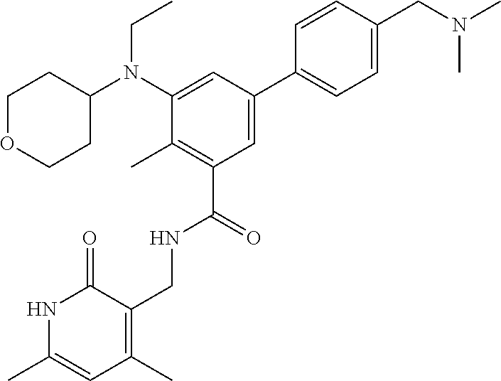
N1C(C)=CC(C)=C(CNC(C2=C(C)C(N(C3CCOCC3)CC)=CC(C3=CC=C(CN(C)C)C=C3)=C2)=O)C1=O
